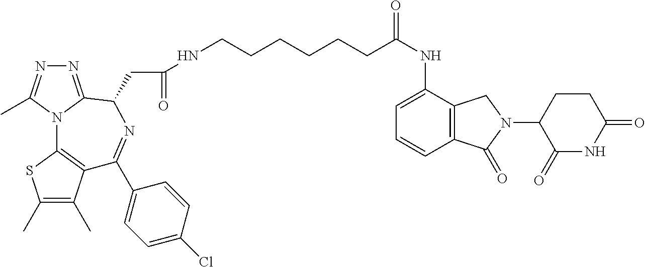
C1(C)=C(C)C2=C(S1)N1C(=NN=C1C)C(CC(NCCCCCCC(NC1=CC=CC3=C1CN(C1C(=O)NC(=O)CC1)C3=O)=O)=O)N=C2C1=CC=C(Cl)C=C1
